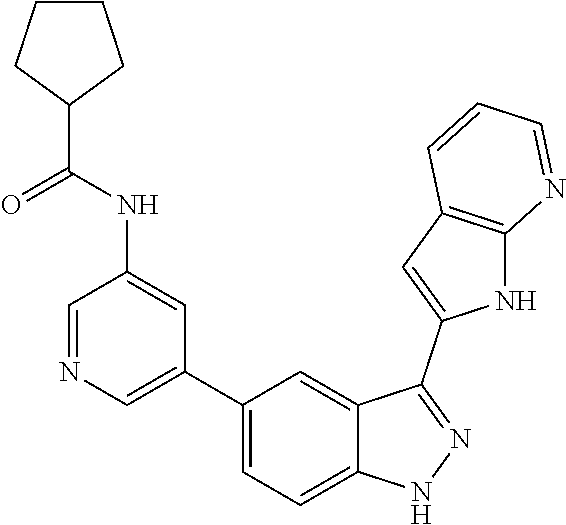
C1(C2=CN=CC(NC(C3CCCC3)=O)=C2)=CC=C2C(=C1)C(C1=CC3=C(N1)N=CC=C3)=NN2
